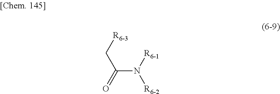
C(N([R6-1])[R6-2])(C[R6-3])=O
